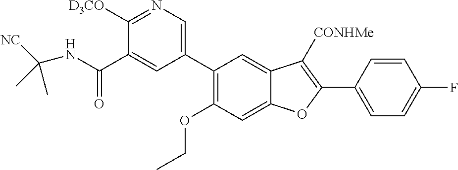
C(NC(C1=CC(C2=C(OCC)C=C3C(=C2)C([CONHMe])=C(C2=CC=C(F)C=C2)O3)=CN=C1[D3CO])=O)(C)(C)[NC]
